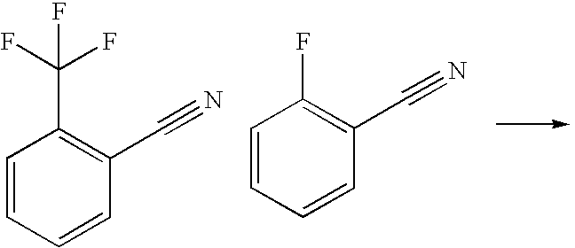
C1=CC=CC(C#N)=C1C(F)(F)F.C1=CC=CC(C#N)=C1F
